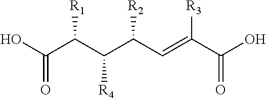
OC(C(C(C(C=C(C(O)=O)[R3])[R2])[R4])[R1])=O
